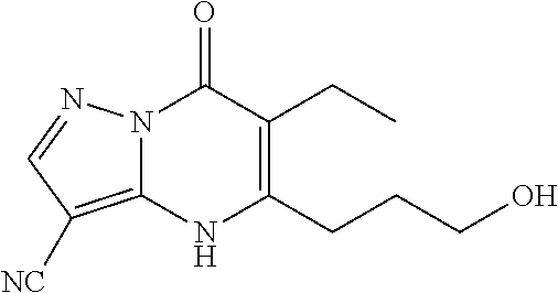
N12C(=C([NC])C=N1)NC(CCCO)=C(CC)C2=O
